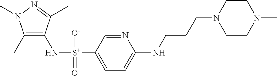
C1(C)=C(N[S+](C2=CC=C(NCCCN3CCN(C)CC3)N=C2)([O-])=O)C(C)=NN1C
